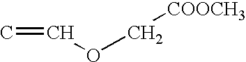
C=COC[COOCH3]
